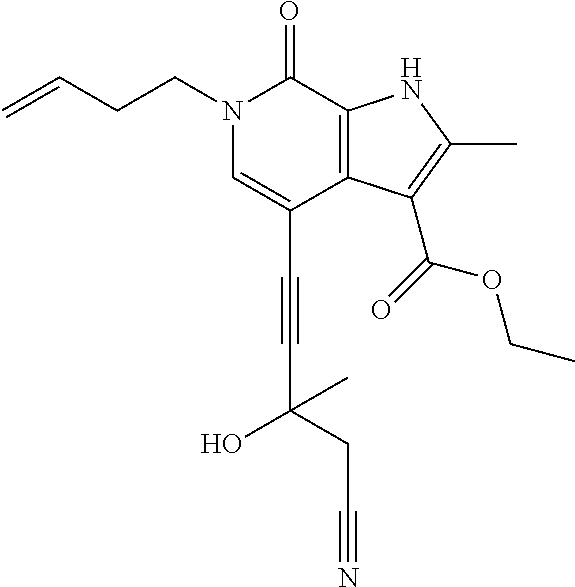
C(C1=CN(CCC=C)C(=O)C2=C1C(C(=O)OCC)=C(C)N2)#CC(O)(C)CC#N
